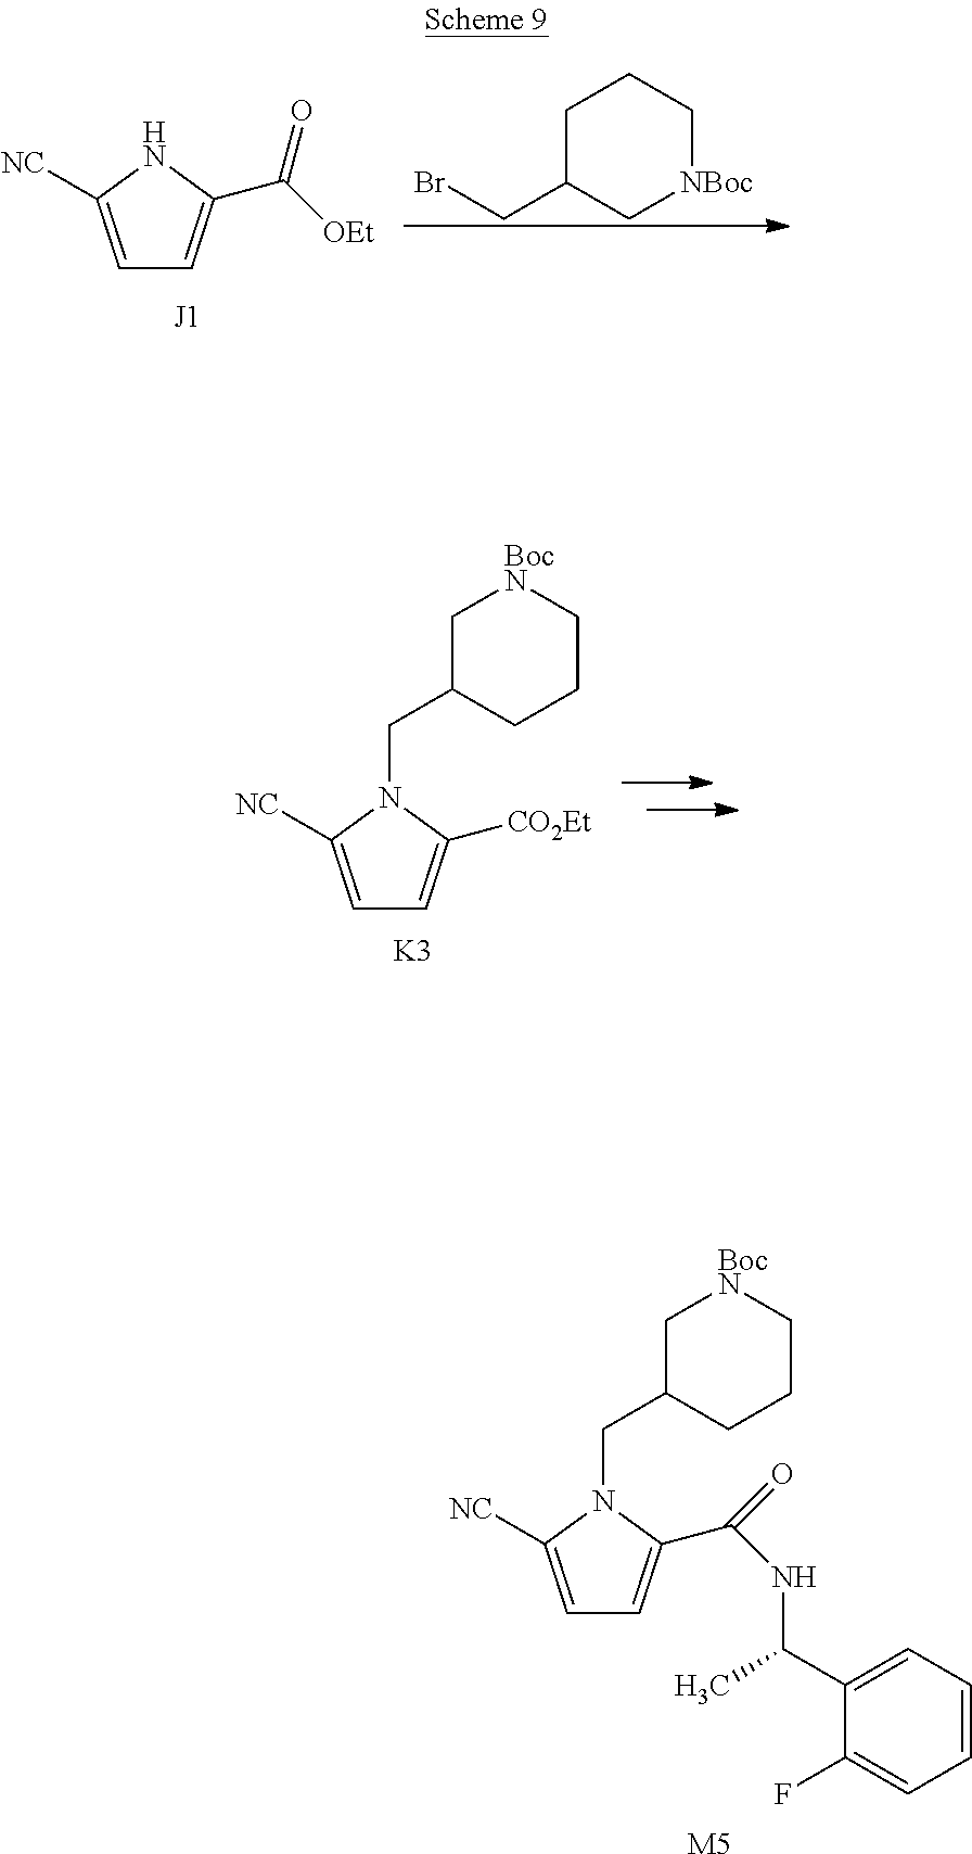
C1=C([NC])N(CC2CCC[BocN]C2)C(C(NC(C)C2=CC=CC=C2F)=O)=C1.[M5].C1=C([NC])NC(C(=O)[OEt])=C1.C1C(CBr)C[NBoc]CC1.C1=C([NC])N(CC2CCC[BocN]C2)C([CO2Et])=C1.[K3]
